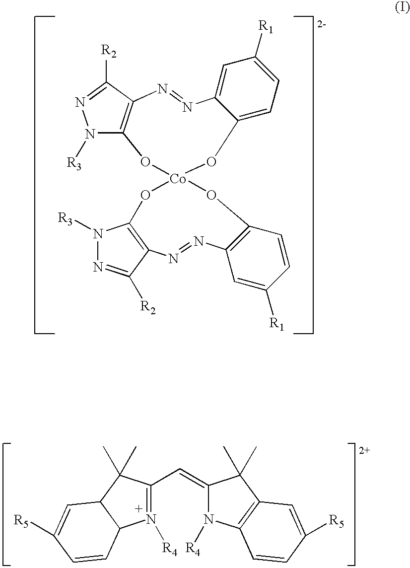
N1([R3])C2=C(C([R2])=N1)N=NC1=CC([R1])=CC=C1O[Co]1(O2)OC2=C(C([R2])=NN2[R3])N=NC2=C(O1)C=CC([R1])=C2.C1(C=C2N([R4])C3=C(C2(C)C)C=C([R5])C=C3)=N([R4])C2C(C1(C)C)C=C([R5])C=C2
